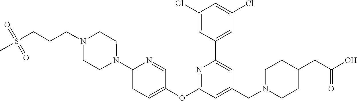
C1(Cl)=CC(C2=CC(CN3CCC(CC(O)=O)CC3)=CC(OC3=CC=C(N4CCN(CCCS(=O)(=O)C)CC4)N=C3)=N2)=CC(Cl)=C1
